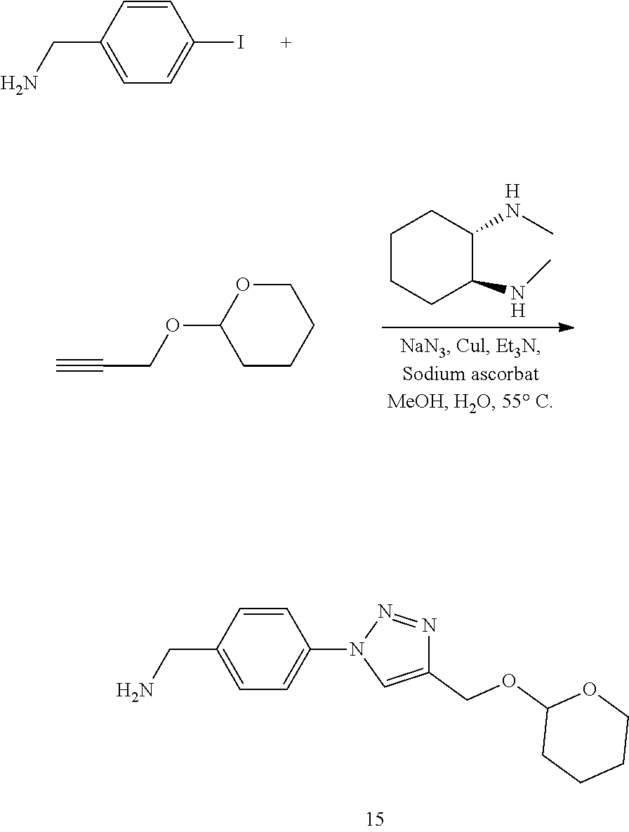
C1(CN)=CC=C(I)C=C1.C1CCC(NC)C(NC)C1.[H].[H].C1CCCOC1OCC#C.C1(CN)=CC=C(N2C=C(COC3CCCCO3)N=N2)C=C1
